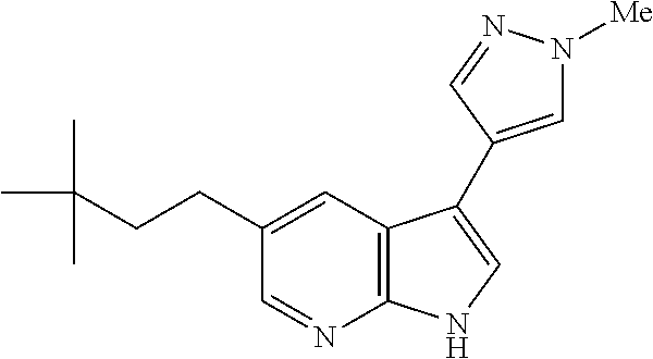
C1=NC2=C(C=C1CCC(C)(C)C)C(C1=CN([Me])N=C1)=CN2
